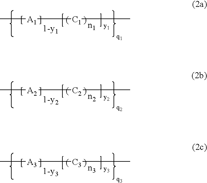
C[A1][C1]C.C[A2][C2]C.C[A3][C3]C
